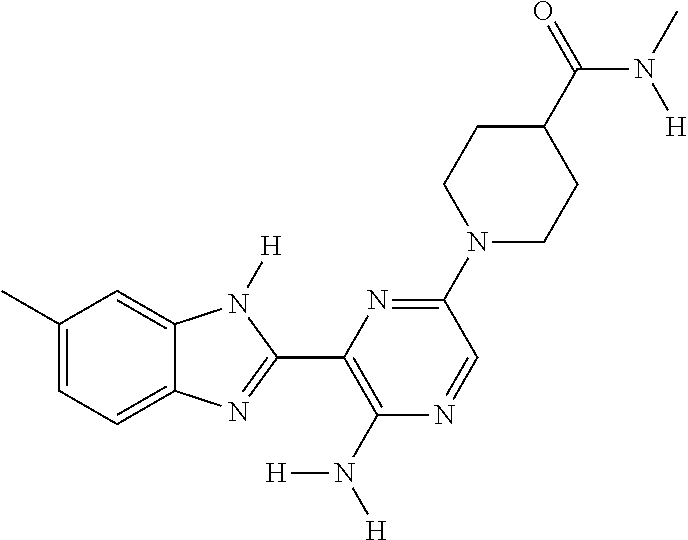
C1(C)=CC=C2C(=C1)N([H])C(C1=C(N([H])[H])N=CC(N3CCC(C(=O)N([H])C)CC3)=N1)=N2
